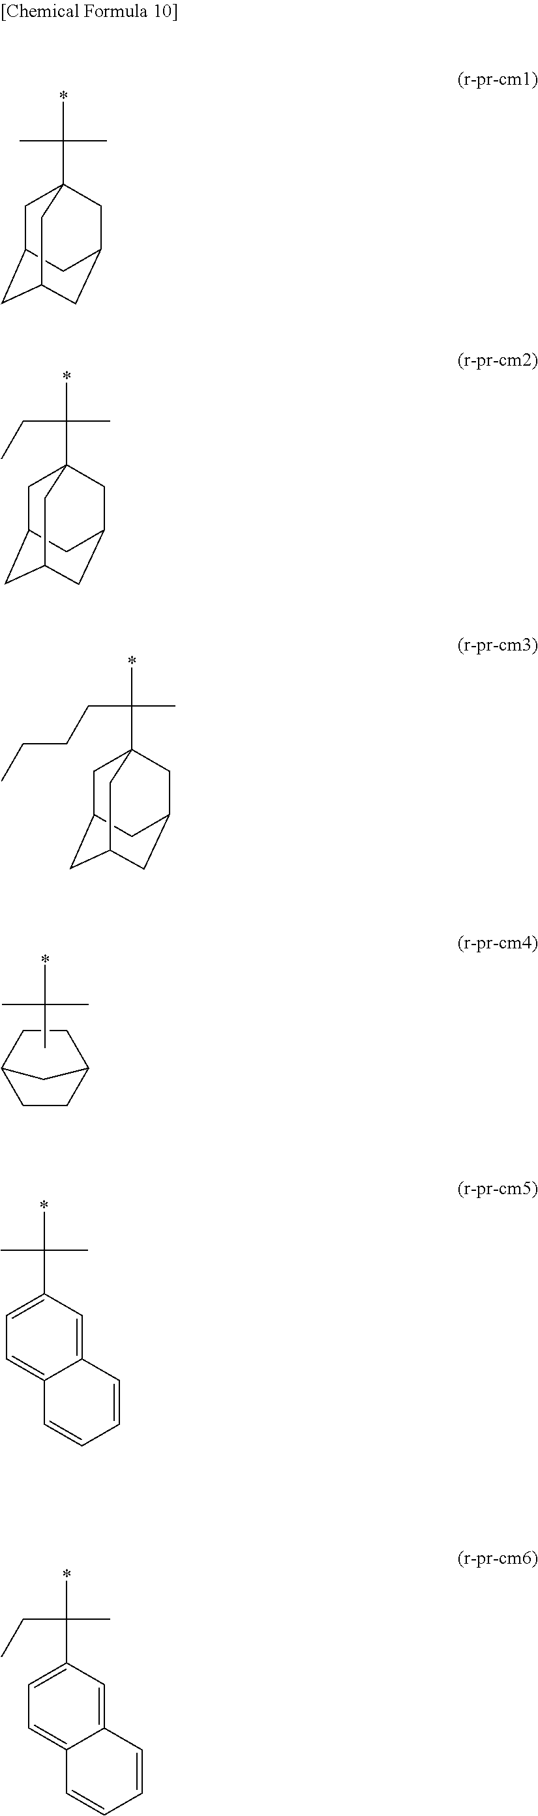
C1CC2CCC1C2.CC(C)(C)*.C1C2CC3CC(CC1(C(C)(C)*)C3)C2.C1C2CC3CC(CC1(C(C)(CC)*)C3)C2.C1C2CC3CC(CC1(C(C)(CCCC)*)C3)C2.C1=C(C(C)(C)*)C=C2C(=C1)C=CC=C2.C1=C(C(C)(CC)*)C=C2C(=C1)C=CC=C2
